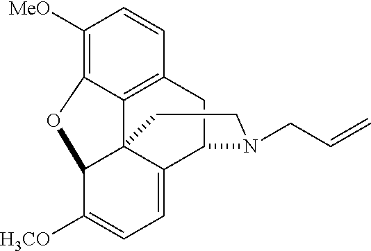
C1([MeO])=C2C3=C(C=C1)CC1C4=CC=C([H3CO])C(C34CCN1CC=C)O2
